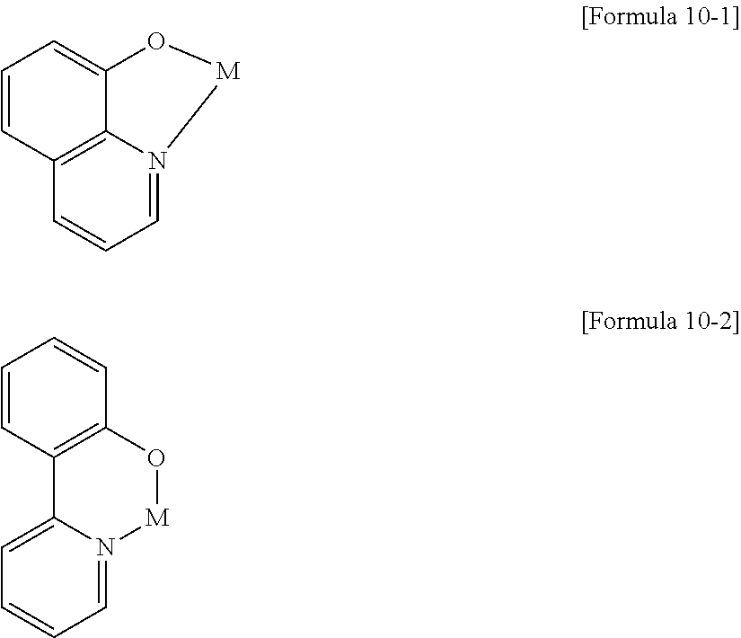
C1=N2C3=C(C=C1)C=CC=C3O[M]2.C1=N2C(=CC=C1)C1=C(O[M]2)C=CC=C1
